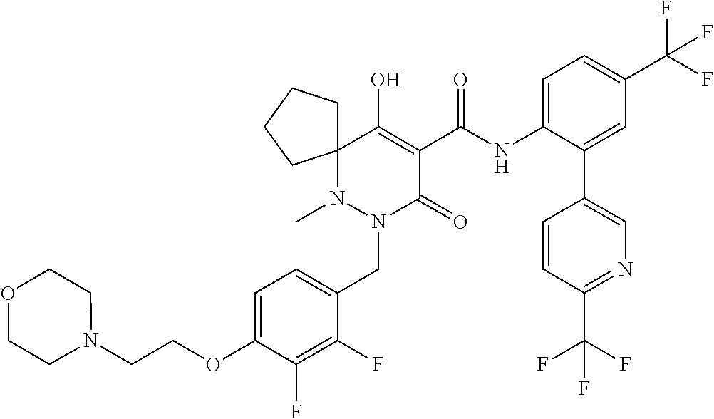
C1=C(OCCN2CCOCC2)C(F)=C(F)C(CN2C(=O)C(C(=O)NC3=CC=C(C(F)(F)F)C=C3C3=CN=C(C(F)(F)F)C=C3)=C(O)C3(N2C)CCCC3)=C1
